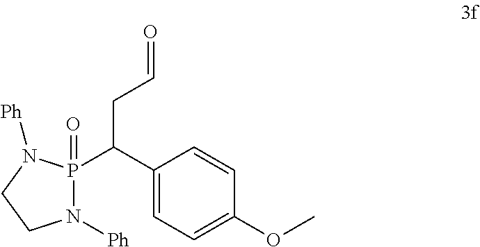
C1(C(P2(=O)N([Ph])CCN2[Ph])CC=O)=CC=C(OC)C=C1
